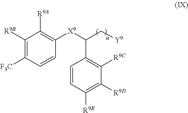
C1([R9B])=C([F3C])C=CC([X9]C(C[Y9])C2=C([R9C])C([R9D])=C([R9E])C=C2)=C1[R9A]
